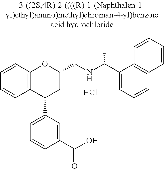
C12=C(C(C3=CC=CC(C(O)=O)=C3)CC(CNC(C)C3=CC=CC4=C3C=CC=C4)O1)C=CC=C2.Cl
